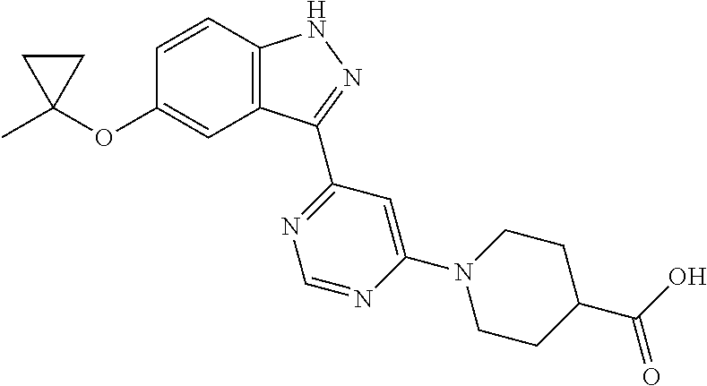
C1C(C)(OC2=CC3=C(C=C2)NN=C3C2=NC=NC(N3CCC(C(O)=O)CC3)=C2)C1
